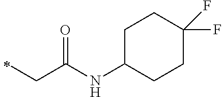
C(C)C(=O)NC1CCC(F)(F)CC1
